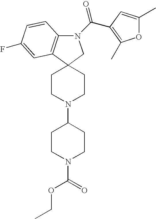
C1CN(C2CCN(C(=O)OCC)CC2)CCC12CN(C(=O)C1=C(C)OC(C)=C1)C1=C2C=C(F)C=C1
